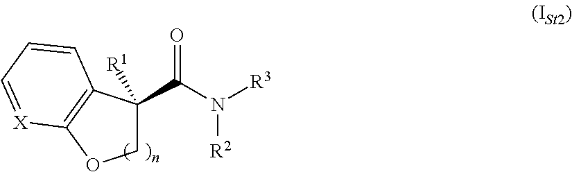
C1C([R1])(C(N([R3])[R2])=O)C2=C(O1)[X]=CC=C2
